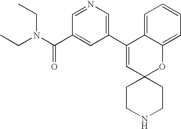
C1(C2=CN=CC(C(N(CC)CC)=O)=C2)=CC2(OC3=CC=CC=C13)CCNCC2
